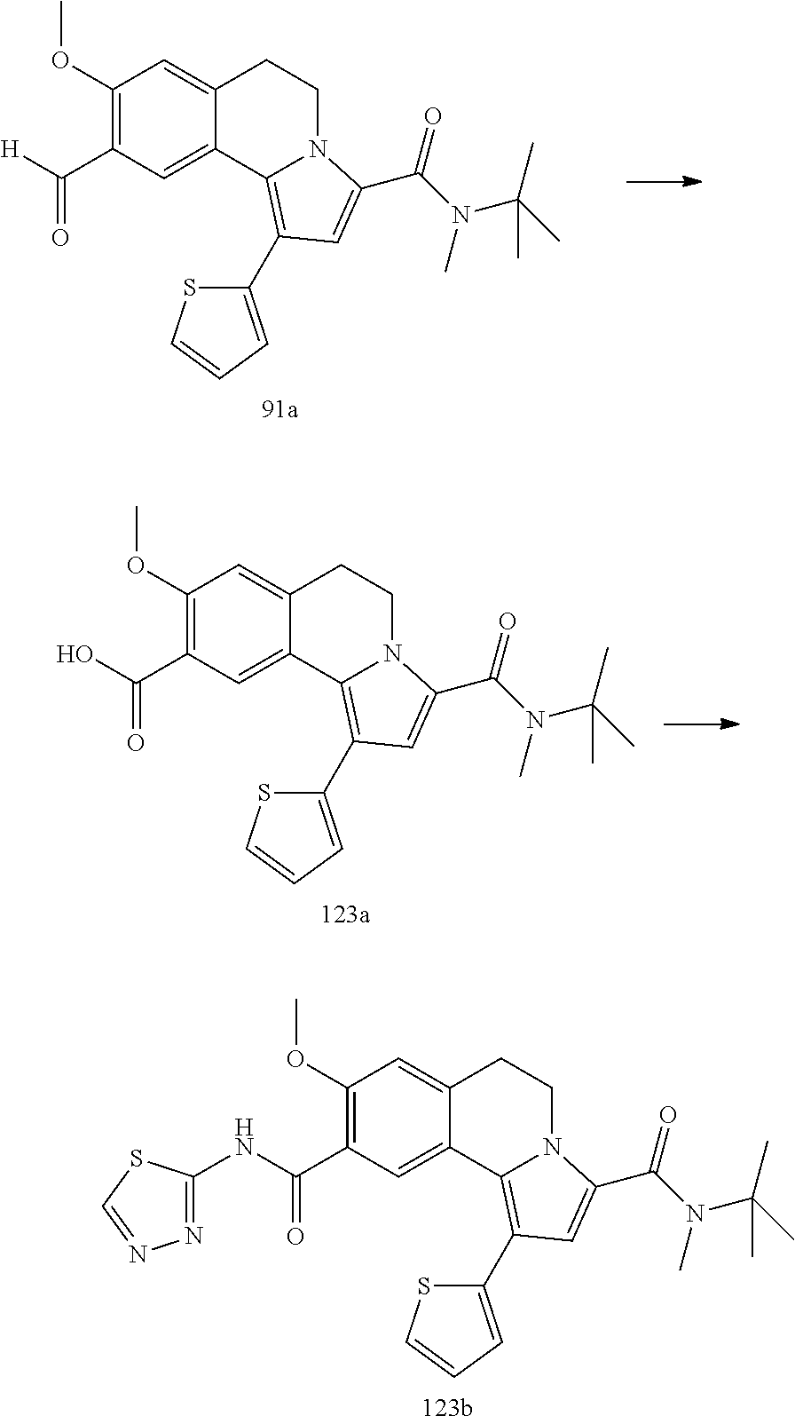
C1(OC)=C(C(=O)[H])C=C2C(=C1)CCN1C2=C(C2=CC=CS2)C=C1C(N(C(C)(C)C)C)=O.C1(OC)=C(C(=O)O)C=C2C(=C1)CCN1C2=C(C2=CC=CS2)C=C1C(N(C(C)(C)C)C)=O.C1(OC)=C(C(=O)NC2=NN=CS2)C=C2C(=C1)CCN1C2=C(C2=CC=CS2)C=C1C(N(C(C)(C)C)C)=O
